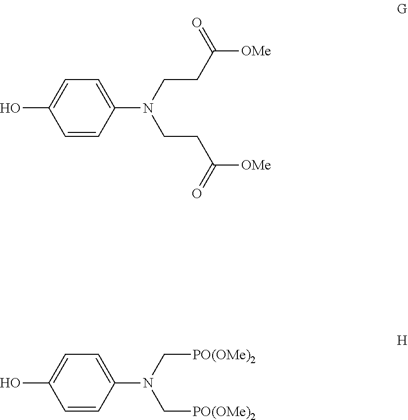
C(CN(CCC([OMe])=O)C1=CC=C(O)C=C1)C(=O)[OMe].[PO(OMe)2]CN(C[PO(OMe)2])C1=CC=C(O)C=C1
